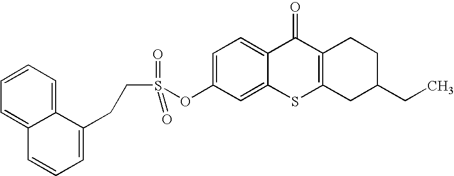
C1=C(OS(=O)(CCC2=CC=CC3=CC=CC=C23)=O)C=C2C(=C1)C(=O)C1=C(S2)CC(CC)CC1
